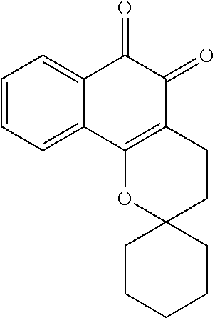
C1=CC=C2C(=C1)C(=O)C(=O)C1=C2OC2(CC1)CCCCC2
